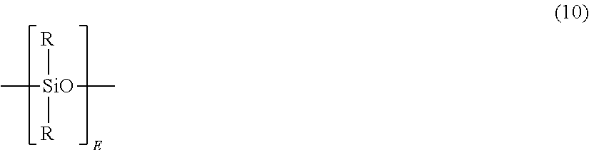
C[SiO](C)([R])[R]
